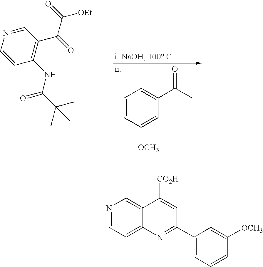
C1=CC(NC(=O)C(C)(C)C)=C(C(=O)C(=O)[OEt])C=N1.C1=CC([OCH3])=CC(C(=O)C)=C1.N1=CC=C2C(=C1)C([CO2H])=CC(C1=CC=CC([OCH3])=C1)=N2
